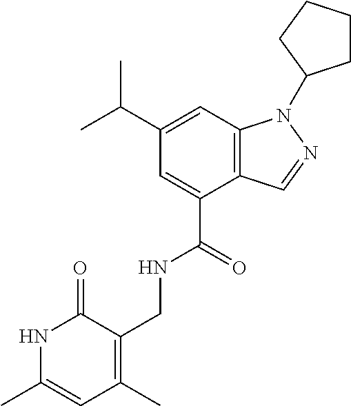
C(C1=CC2=C(C(C(=O)NCC3=C(C)C=C(C)NC3=O)=C1)C=NN2C1CCCC1)(C)C
